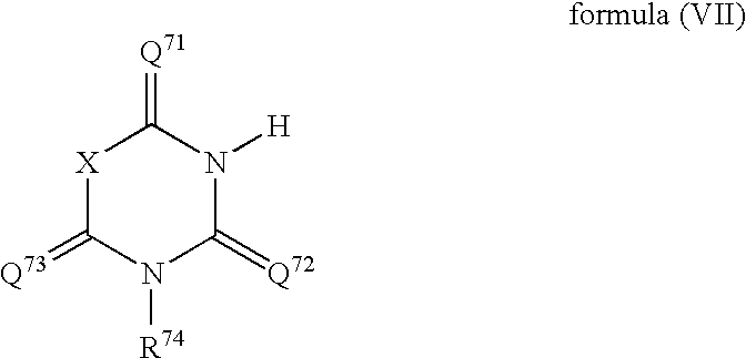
[X]1C(=[Q73])N([R74])C(=[Q72])N([H])C1=[Q71]
